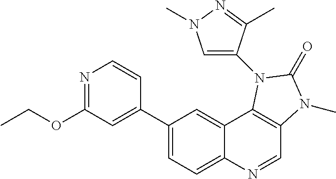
C1(C2=CC(OCC)=NC=C2)=CC=C2C(=C1)C1=C(C=N2)N(C)C(=O)N1C1=CN(C)N=C1C
